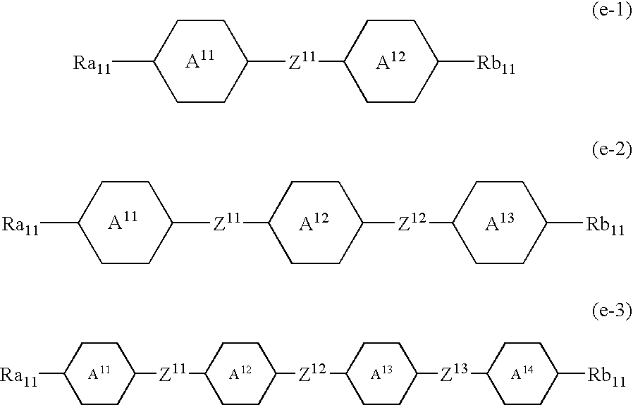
C1CC([Z12]C2CCC([Z11]C3CCC([Ra11])CC3)CC2)CCC1[Rb11].[Ra11]C1CCC([Z11]C2CCC([Z12]C3CCC([Z13]C4CCC([Rb11])CC4)CC3)CC2)CC1.[Ra11]C1CCC([Z11]C2CCC([Rb11])CC2)CC1
